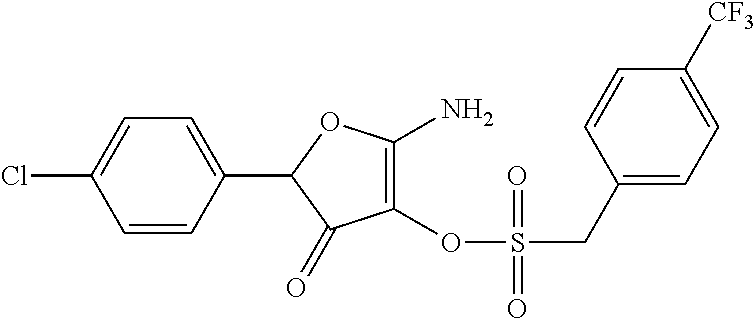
C1(C2=CC=C(Cl)C=C2)C(=O)C(OS(CC2=CC=C([CF3])C=C2)(=O)=O)=C(N)O1
